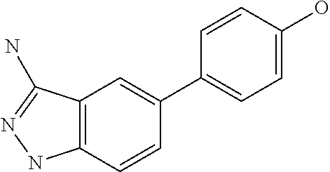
C12=C(C=CC(C3=CC=C(O)C=C3)=C1)NN=C2N
